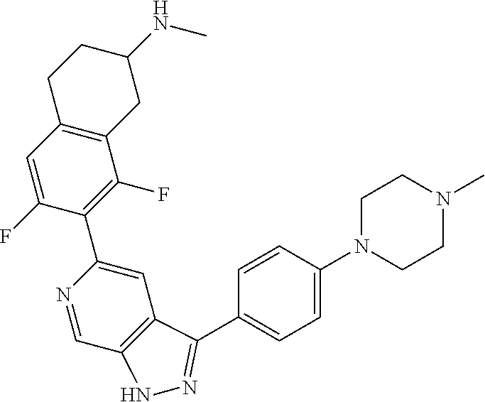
C12=C(C=C(F)C(C3=CC4=C(C=N3)NN=C4C3=CC=C(N4CCN(C)CC4)C=C3)=C1F)CCC(NC)C2
